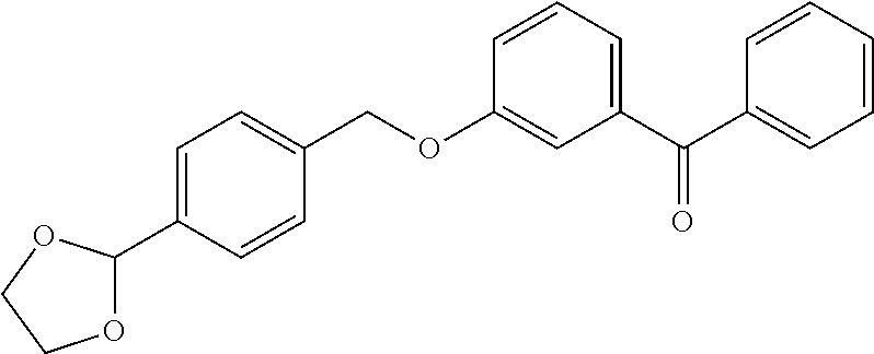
C1=C(C2OCCO2)C=CC(COC2=CC(C(C3=CC=CC=C3)=O)=CC=C2)=C1
